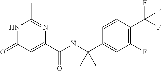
C1(C)=NC(C(NC(C2=CC(F)=C(C(F)(F)F)C=C2)(C)C)=O)=CC(=O)N1
